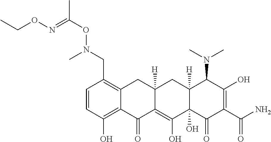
C1=CC(O)=C2C(=C1CN(OC(C)=NOCC)C)CC1([H])C(=C(O)C3(O)C([H])(C1)C(N(C)C)C(O)=C(C(=O)N)C3=O)C2=O
